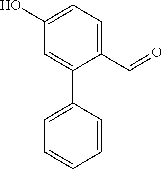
C1=C(O)C=C(C2=CC=CC=C2)C(C=O)=C1
